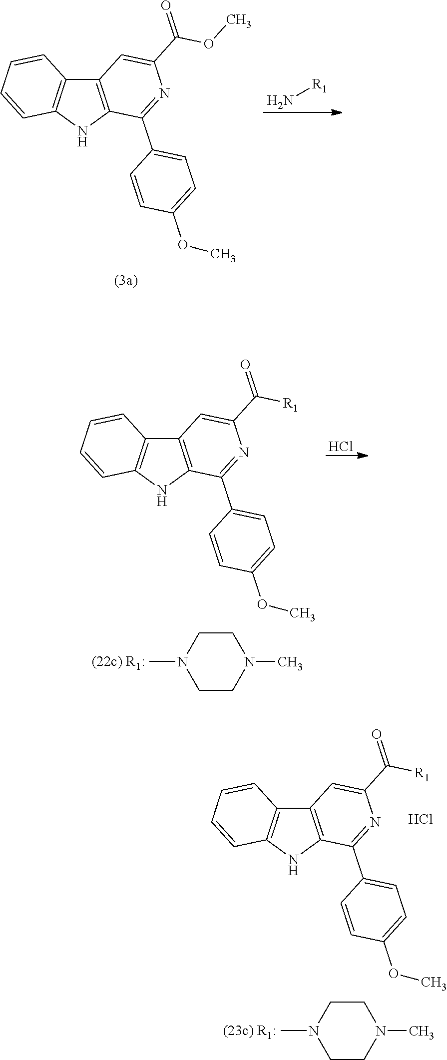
N[R1].C12=C(NC3=C1C=CC=C3)C(C1=CC=C(OC)C=C1)=NC(C(OC)=O)=C2.C12=C(NC3=C1C=CC=C3)C(C1=CC=C(OC)C=C1)=NC(C([R1])=O)=C2.Cl.C1CN(C)CCN1C.Cl.C12=C(NC3=C1C=CC=C3)C(C1=CC=C(OC)C=C1)=NC(C([R1])=O)=C2.C1CN(C)CCN1C
